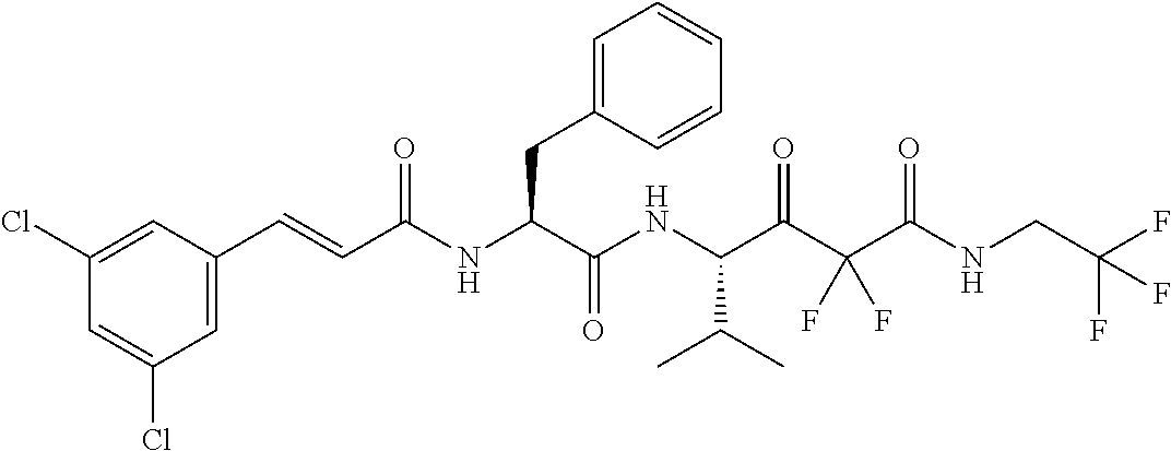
C1=C(Cl)C=C(Cl)C=C1C=CC(NC(C(NC(C(C(C(NCC(F)(F)F)=O)(F)F)=O)C(C)C)=O)CC1=CC=CC=C1)=O
